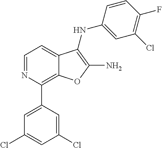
C1(Cl)=C(F)C=CC(NC2=C(N)OC3=C(C4=CC(Cl)=CC(Cl)=C4)N=CC=C32)=C1
